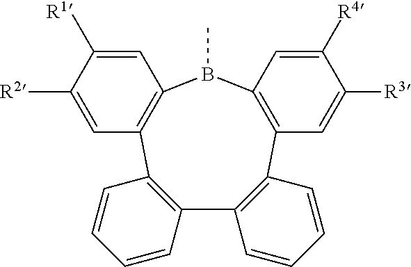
C1=C([R1])C([R2])=CC2=C1B(C)C1=C(C=C([R3])C([R4])=C1)C1=C(C3=C2C=CC=C3)C=CC=C1
